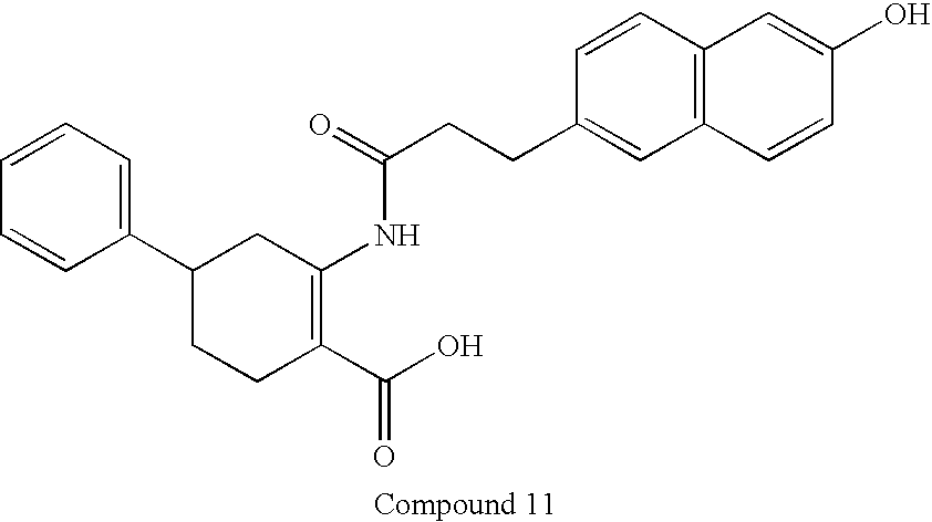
C1(C2=CC=CC=C2)CCC(C(O)=O)=C(NC(=O)CCC2=CC3=C(C=C2)C=C(O)C=C3)C1
